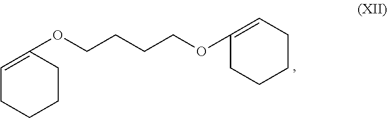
C1(OCCCCOC2=CCCCC2)=CCCCC1
